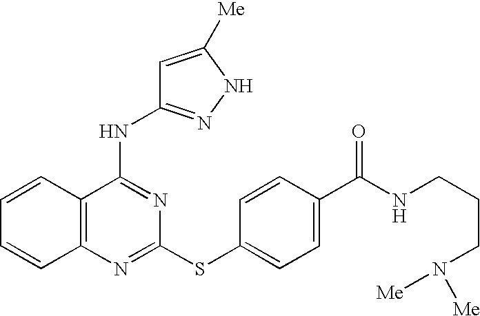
C1=CC2=C(C=C1)N=C(SC1=CC=C(C(NCCCN([Me])[Me])=O)C=C1)N=C2NC1=NNC([Me])=C1
